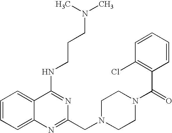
C1=CC=C2C(=C1)C(NCCCN(C)C)=NC(CN1CCN(C(C3=C(Cl)C=CC=C3)=O)CC1)=N2
